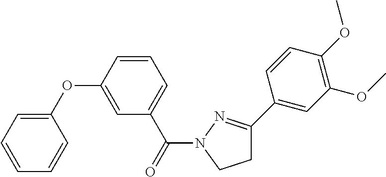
C1C(C2=CC(OC)=C(OC)C=C2)=NN(C(=O)C2=CC=CC(OC3=CC=CC=C3)=C2)C1
